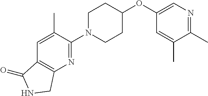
C1(N2CCC(OC3=CN=C(C)C(C)=C3)CC2)=NC2=C(C=C1C)C(=O)NC2
